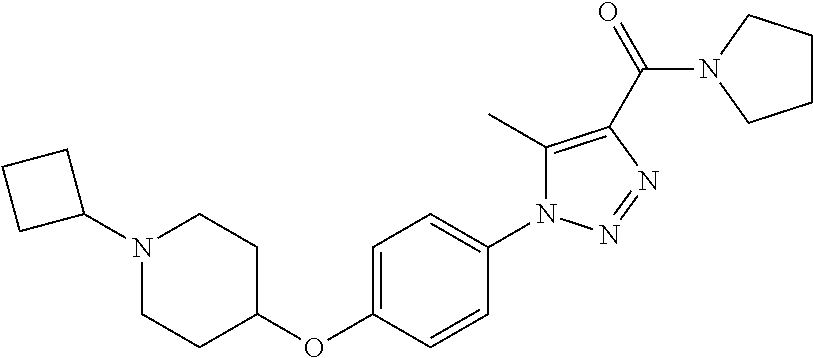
N1(C2CCC2)CCC(OC2=CC=C(N3C(C)=C(C(=O)N4CCCC4)N=N3)C=C2)CC1
